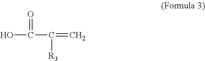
OC(C(=C)[R3])=O
